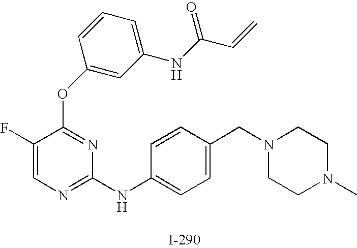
O(C1=NC(NC2=CC=C(CN3CCN(C)CC3)C=C2)=NC=C1F)C1=CC(NC(C=C)=O)=CC=C1
